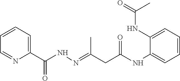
C1=CC=C(C(NN=C(CC(NC2=CC=CC=C2NC(=O)C)=O)C)=O)N=C1
